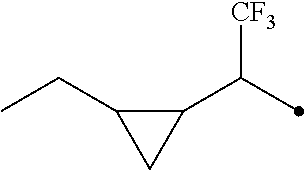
C1(C(C)[CF3])C(CC)C1
